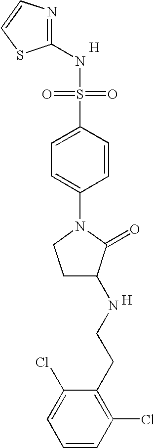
N1=C(NS(=O)(=O)C2=CC=C(N3CCC(NCCC4=C(Cl)C=CC=C4Cl)C3=O)C=C2)SC=C1.[H].[H]
